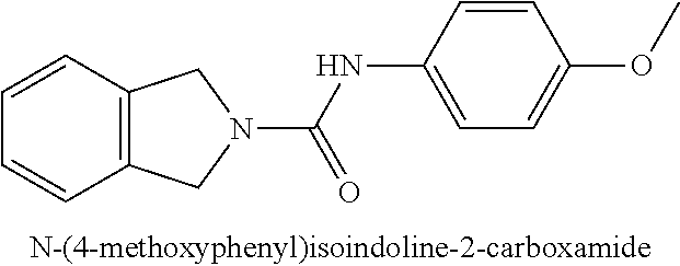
C1=CC=CC2=C1CN(C(NC1=CC=C(OC)C=C1)=O)C2
